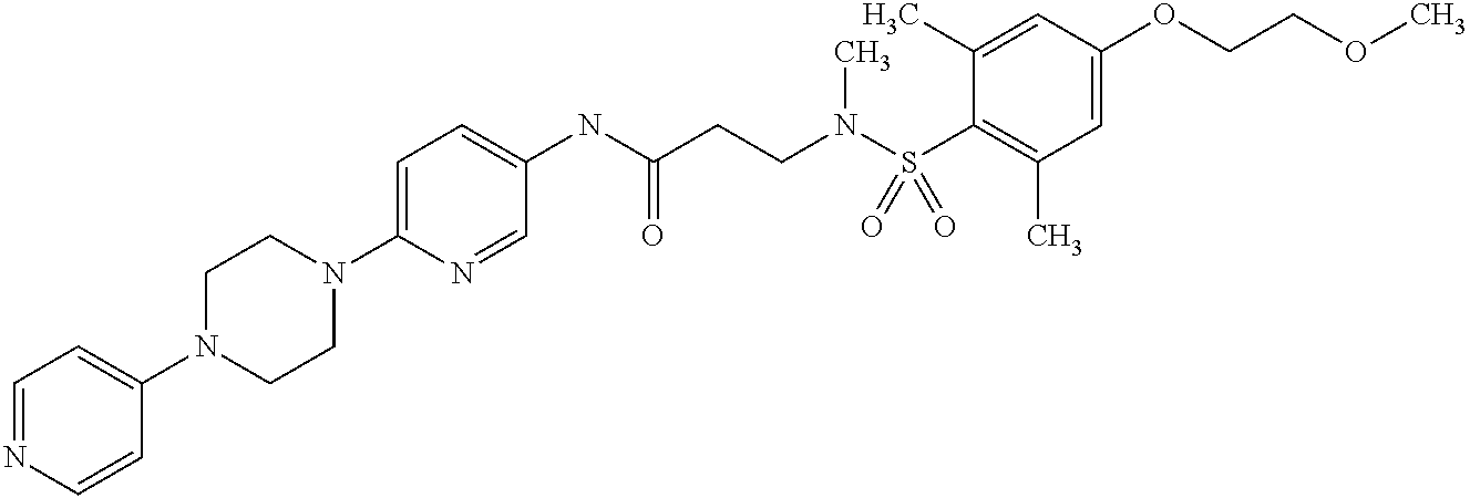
C1=NC=CC(N2CCN(C3=CC=C(NC(CCN(S(C4=C(C)C=C(OCCOC)C=C4C)(=O)=O)C)=O)C=N3)CC2)=C1
